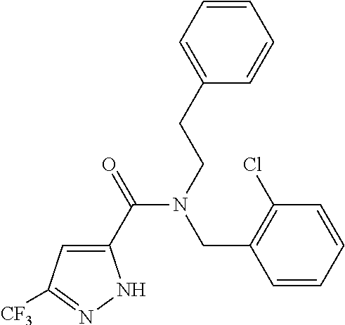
C1(C(=O)N(CCC2=CC=CC=C2)CC2=C(Cl)C=CC=C2)=CC([CF3])=NN1
